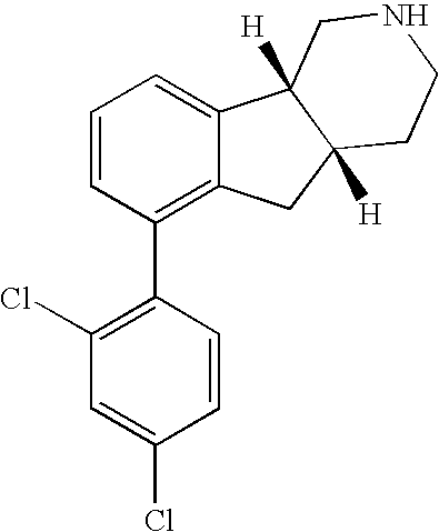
C1(Cl)=C(C2=C3C(=CC=C2)C2([H])C([H])(C3)CCNC2)C=CC(Cl)=C1
